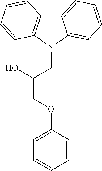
C1=CC(OCC(O)CN2C3=CC=CC=C3C3=C2C=CC=C3)=CC=C1
